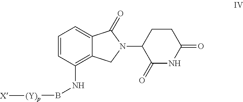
C1=CC(NB[(Y)p][X])=C2C(=C1)C(=O)N(C1C(=O)NC(=O)CC1)C2
